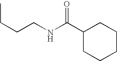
C(NCCCC)(=O)C1CCCCC1
